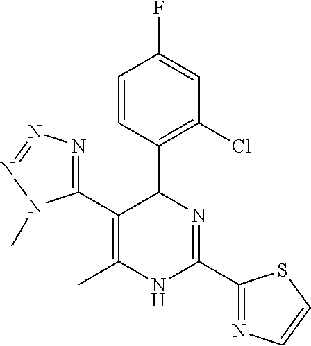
C1=CC(C2C(C3=NN=NN3C)=C(C)NC(C3=NC=CS3)=N2)=C(Cl)C=C1F
